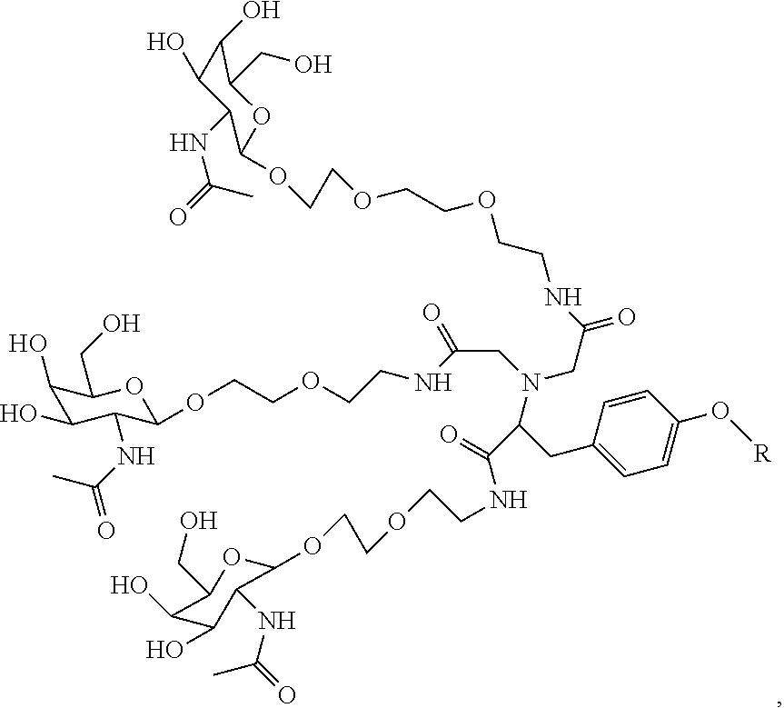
C1(O)C(O)C(NC(=O)C)C(OCCOCCOCCNC(=O)CN(C(CC2=CC=C(O[R])C=C2)C(=O)NCCOCCOC2OC(CO)C(O)C(O)C2NC(=O)C)CC(=O)NCCOCCOC2C(NC(=O)C)C(O)C(O)C(CO)O2)OC1CO
